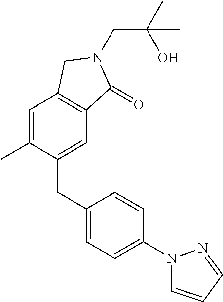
C(C(C)(O)C)N1C(=O)C2=C(C=C(C)C(CC3=CC=C(N4C=CC=N4)C=C3)=C2)C1
